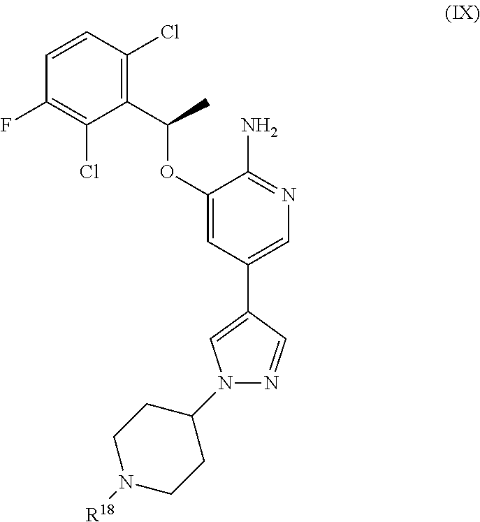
C1(F)=C(Cl)C(C(OC2=CC(C3=CN(C4CCN([R18])CC4)N=C3)=CN=C2N)C)=C(Cl)C=C1
